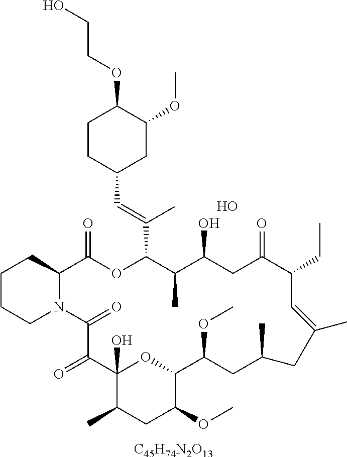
[C45H74N2O13].C1CCN2C(C1)C(=O)OC(C(=CC1CC(OC)C(OCCO)CC1)C)C(C)C(O)CC(=O)C(CC)C=C(C)CC(C)CC(OC)C1OC(O)(C(=O)C2=O)C(C)CC1OC.O
